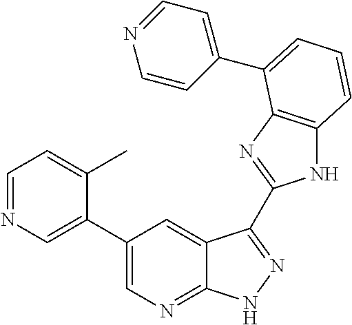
C1(C2=CN=C3C(=C2)C(C2=NC4=C(N2)C=CC=C4C2=CC=NC=C2)=NN3)=CN=CC=C1C
